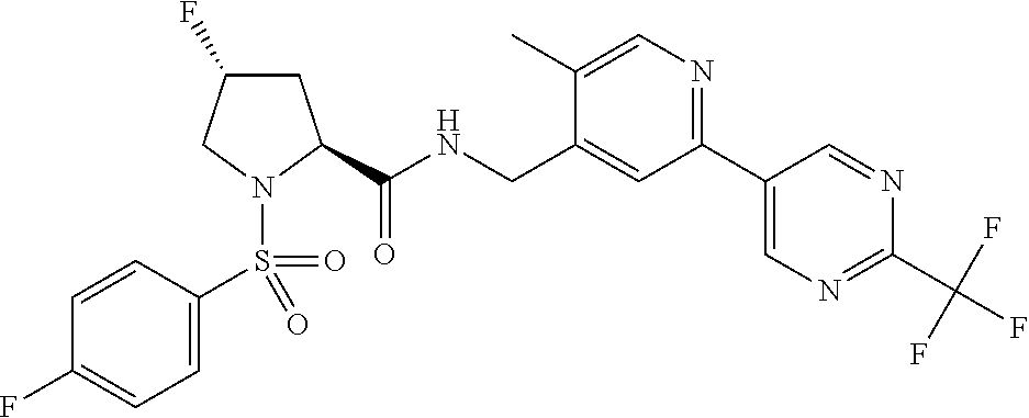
C(NCC1=CC(C2=CN=C(C(F)(F)F)N=C2)=NC=C1C)(=O)C1CC(F)CN1S(C1=CC=C(F)C=C1)(=O)=O
